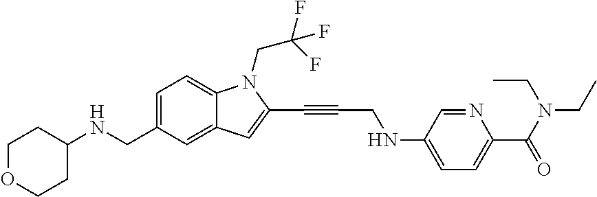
C1=C(CNC2CCOCC2)C=C2C(=C1)N(CC(F)(F)F)C(C#CCNC1=CC=C(C(N(CC)CC)=O)N=C1)=C2
